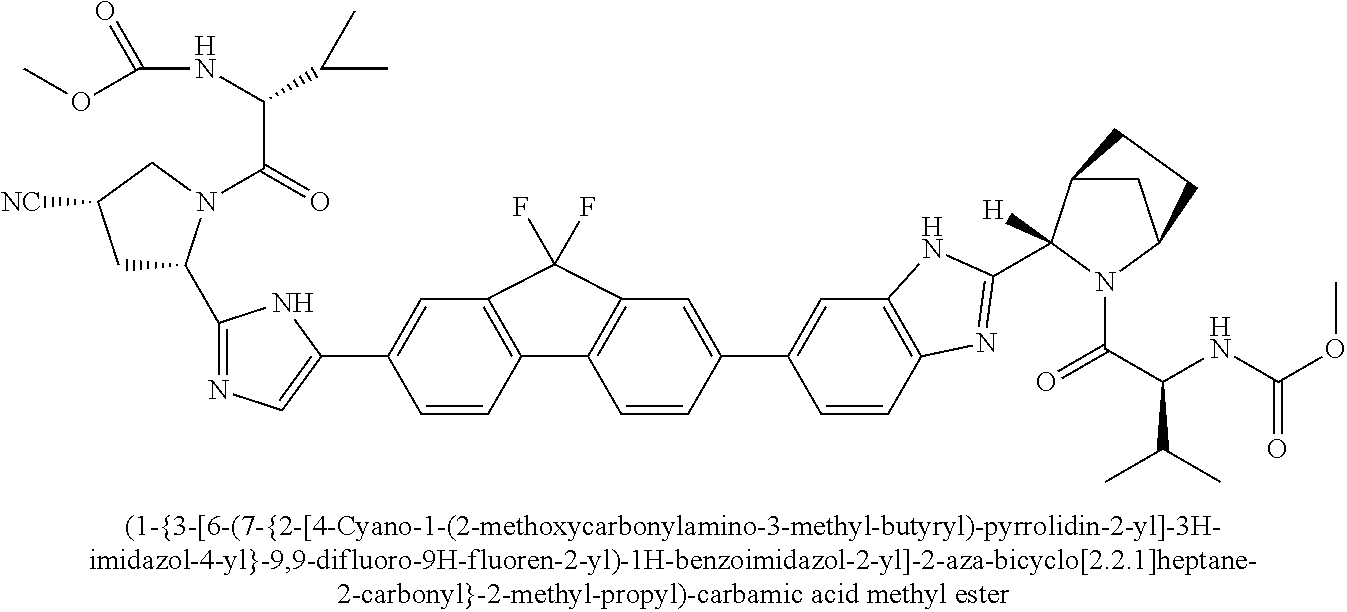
C1=CC2=C(C=C1C1=CC3=C(C=C1)C1=C(C=C(C4=CN=C(C5CC([NC])CN5C(=O)C(NC(OC)=O)C(C)C)N4)C=C1)C3(F)F)NC(C1([H])C3CC(N1C(C(NC(OC)=O)C(C)C)=O)CC3)=N2
